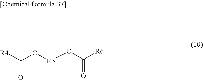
[R4]C(=O)O[R5]OC(=O)[R6]
